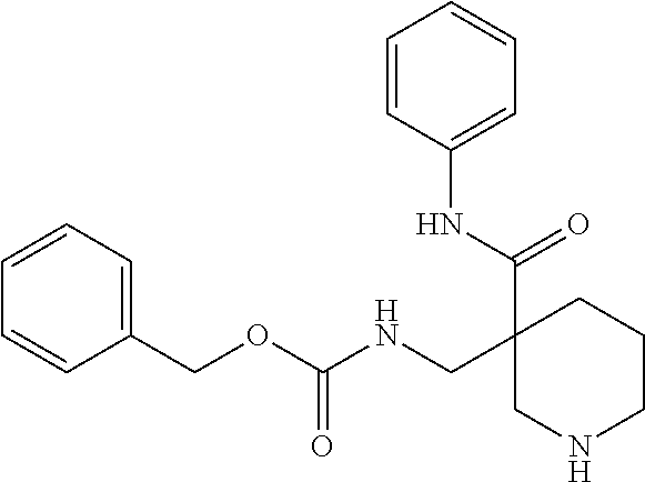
C1(COC(NCC2(C(NC3=CC=CC=C3)=O)CNCCC2)=O)=CC=CC=C1
